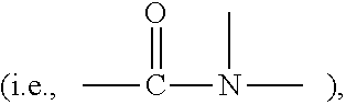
CC(N(C)C)=O
